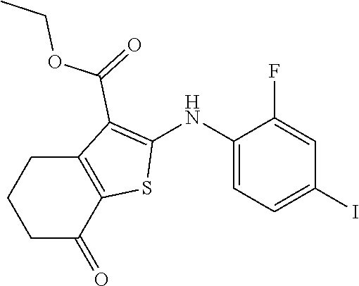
C1(NC2=C(C(=O)OCC)C3=C(S2)C(=O)CCC3)=CC=C(I)C=C1F
